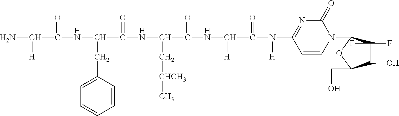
NC([H])C(NC(CC1=CC=CC=C1)C(=O)NC(C[CHCH3]C)C(=O)NC([H])C(N([H])C1=NC(=O)N(C2C(F)(F)C(O)C(CO)O2)C=C1)=O)=O
